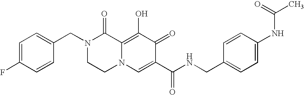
C1=C(CN2CCN3C(=C(O)C(=O)C(C(NCC4=CC=C(NC(C)=O)C=C4)=O)=C3)C2=O)C=CC(F)=C1
